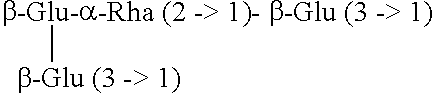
[b-Glu-a-Rha (2 -> 1)- b-Glu (3 -> 1)][b-Glu (3 -> 1)]
